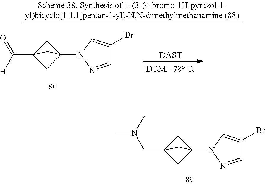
C1=NN(C23CC(CN(C)C)(C2)C3)C=C1Br.C1=NN(C23CC(C(=O)[H])(C2)C3)C=C1Br.[DAST]
